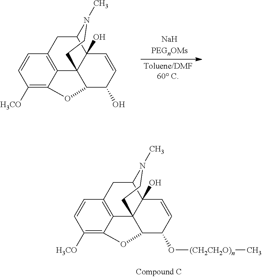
C1([H3CO])=C2C3=C(C=C1)CC1C4(O)C3(C(C(O)C=C4)O2)CCN1C.C1([H3CO])=C2C3=C(C=C1)CC1C4(O)C3(C(C(O[(CH2CH2O)n]C)C=C4)O2)CCN1C
